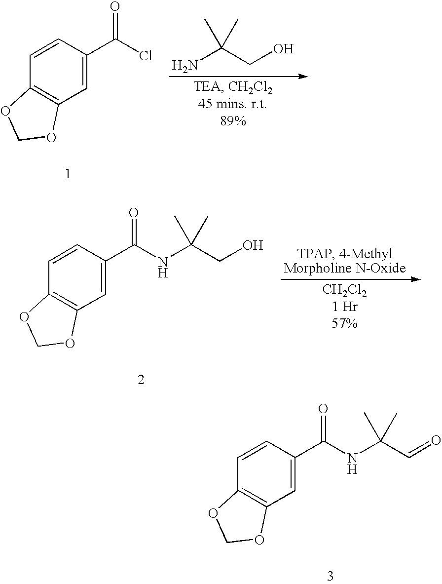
C1=C(C(Cl)=O)C=CC2=C1OCO2.NC(CO)(C)C.C1=C(C(NC(CO)(C)C)=O)C=CC2=C1OCO2.C1=C(C(NC(C=O)(C)C)=O)C=CC2=C1OCO2
